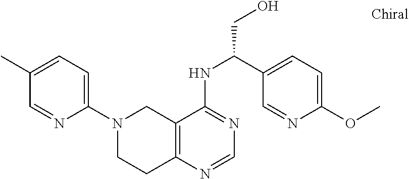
C1=C(C)C=NC(N2CCC3=C(C2)C(NC(CO)C2=CC=C(OC)N=C2)=NC=N3)=C1
